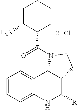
C1=CC=C2C(=C1)C1C(C([R])N2)CCN1C(=O)C1CCCCC1N.[2HCl]
